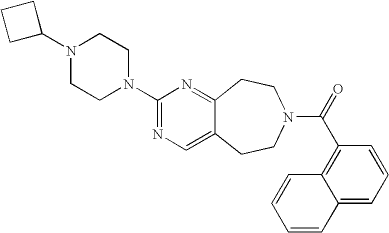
C1C(N2CCN(C3=NC=C4C(=N3)CCN(C(=O)C3=C5C(=CC=C3)C=CC=C5)CC4)CC2)CC1
